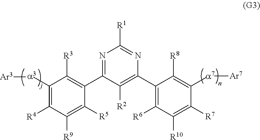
C1([a3][Ar3])=C([R4])C([R9])=C([R5])C(C2=NC([R1])=NC(C3=C([R6])C([R10])=C([R7])C([a7][Ar7])=C3[R8])=C2[R2])=C1[R3]
